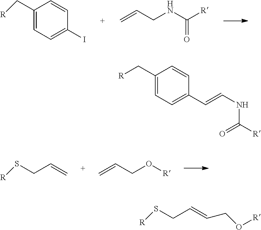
C1(C[R])=CC=C(I)C=C1.C=CCNC([R])=O.[R]SCC=C.C=CCO[R].C1(C[R])=CC=C(C=CNC([R])=O)C=C1.[R]SCC=CCO[R]
